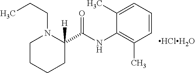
C1CCCC(C(NC2=C(C)C=CC=C2C)=O)([H])N1CCC
